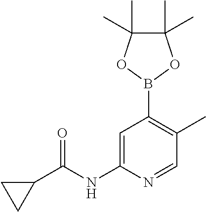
C1=C(NC(C2CC2)=O)N=CC(C)=C1B1OC(C)(C)C(C)(C)O1
